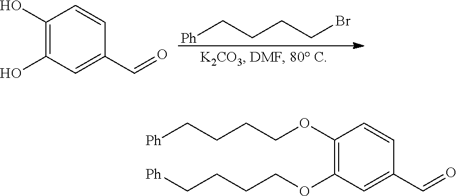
[Ph]CCCCBr.C1(O)=C(O)C=C(C=O)C=C1.C1(OCCCC[Ph])=C(OCCCC[Ph])C=C(C=O)C=C1
